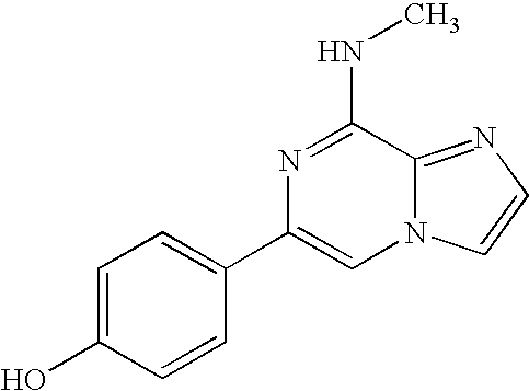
N1=C(NC)C2=NC=CN2C=C1C1=CC=C(O)C=C1
